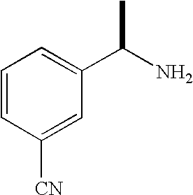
C1=CC([CN])=CC(C(C)N)=C1
